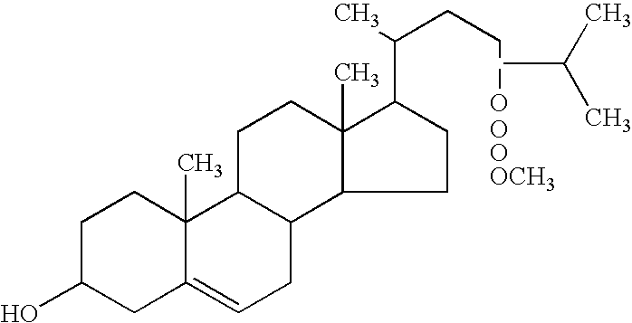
C1C(O)CC2=CCC3C(C2(C)C1)CCC1(C)C(C(C)CCO)CCC31.C(C)(C)C.O.O.[OCH3]
